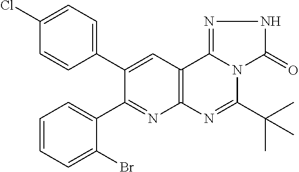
C1=CC=C(Br)C(C2=NC3=C(C=C2C2=CC=C(Cl)C=C2)C2=NNC(=O)N2C(C(C)(C)C)=N3)=C1
